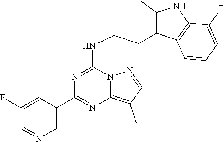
C1(C2=NC3=C(C)C=NN3C(NCCC3=C(C)NC4=C3C=CC=C4F)=N2)=CN=CC(F)=C1
